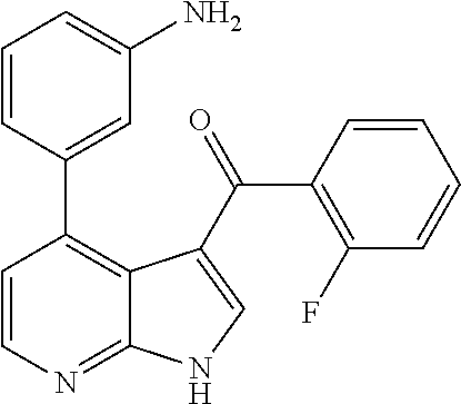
C1=CC(C2=C3C(=NC=C2)NC=C3C(C2=C(F)C=CC=C2)=O)=CC(N)=C1
